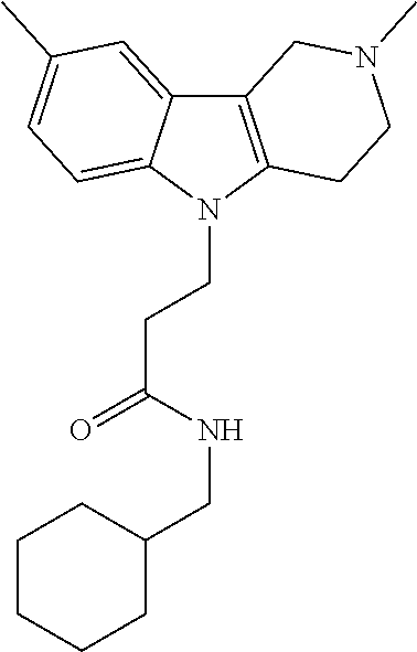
C12=C(N(CCC(=O)NCC3CCCCC3)C3=CC=C(C)C=C13)CCN(C)C2
